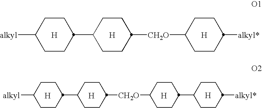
[alkyl]C1CCC(C2CCC([CH2O]C3CCC([alkyl*])CC3)CC2)CC1.[H].[H].[H].[H].[H].[H].[alkyl]C1CCC(C2CCC([CH2O]C3CCC(C4CCC([alkyl*])CC4)CC3)CC2)CC1.[H]
